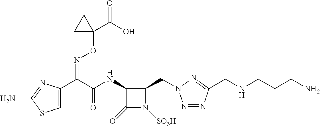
C1=C(C(C(NC2C(=O)N([SO3H])C2CN2N=NC(CNCCCN)=N2)=O)=NOC2(C(=O)O)CC2)N=C(N)S1
